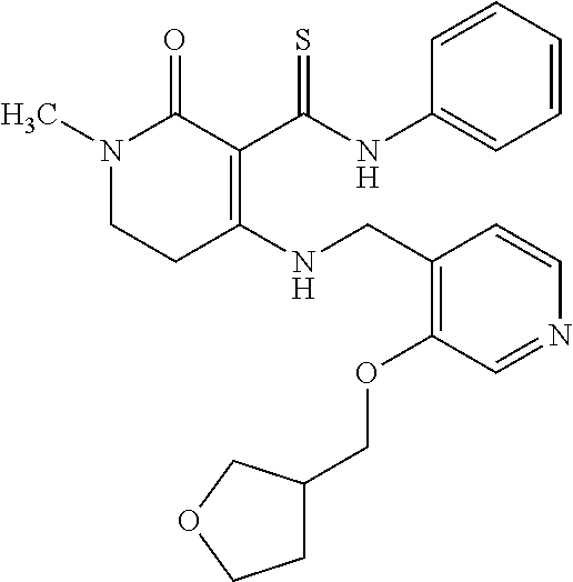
C1=CC=CC(NC(C2=C(NCC3=C(OCC4CCOC4)C=NC=C3)CCN(C)C2=O)=S)=C1
